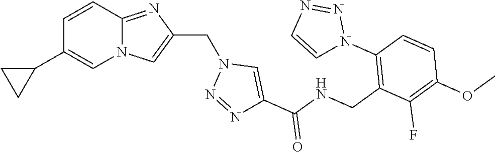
N12C(=NC(CN3N=NC(C(NCC4=C(N5N=NC=C5)C=CC(OC)=C4F)=O)=C3)=C1)C=CC(C1CC1)=C2
